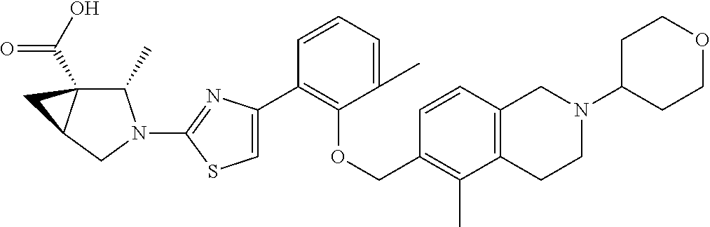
C1(C2=CSC(N3C(C)C4(C(O)=O)C(C3)C4)=N2)=C(OCC2=C(C)C3=C(C=C2)CN(C2CCOCC2)CC3)C(C)=CC=C1
